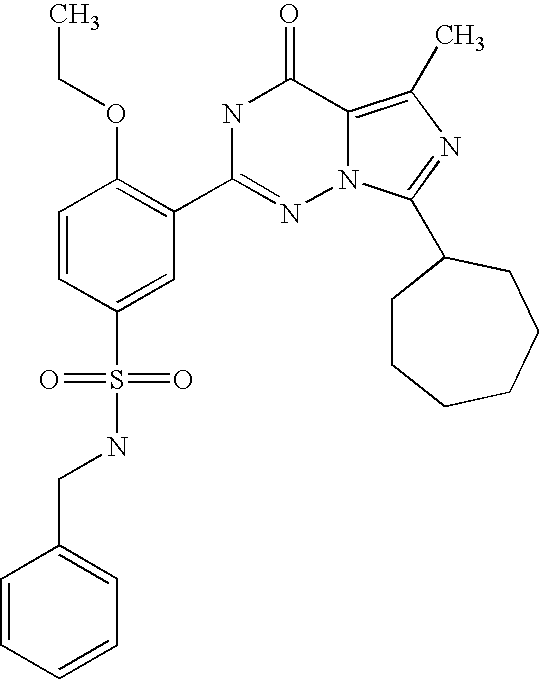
C(C1=CC=CC=C1)NS(C1=CC(C2=NN3C(=C(C)N=C3C3CCCCCC3)C(=O)N2)=C(OCC)C=C1)(=O)=O
